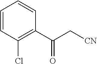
C1=CC(Cl)=C(C(C[CN])=O)C=C1
